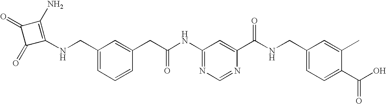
C1(NC(CC2=CC(CNC3=C(N)C(=O)C3=O)=CC=C2)=O)=NC=NC(C(NCC2=CC=C(C(O)=O)C(C)=C2)=O)=C1
